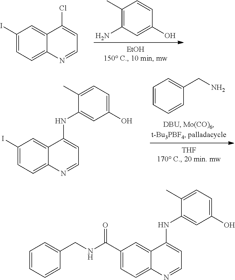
C1(C)=C(N)C=C(O)C=C1.C1(I)=CC=C2C(=C1)C(Cl)=CC=N2.C1=CC=CC(CN)=C1.C1(I)=CC=C2C(=C1)C(NC1=CC(O)=CC=C1C)=CC=N2.C1(C(NCC2=CC=CC=C2)=O)=CC=C2C(=C1)C(NC1=CC(O)=CC=C1C)=CC=N2
